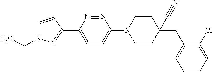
C1=CC(C2=CC=C(N3CCC(C#N)(CC4=CC=CC=C4Cl)CC3)N=N2)=NN1CC
